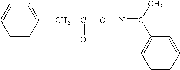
C1=CC=CC(CC(ON=C(C2=CC=CC=C2)C)=O)=C1
